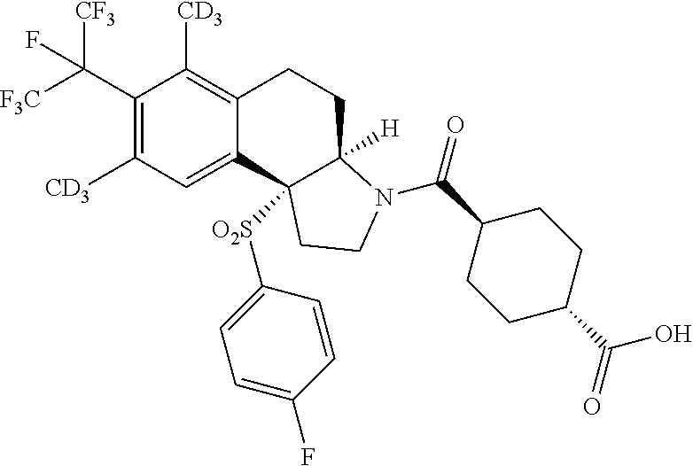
C1(C([F3C])([CF3])F)=C([CD3])C=C2C(=C1[CD3])CCC1([H])N(C(C3CCC(C(=O)O)CC3)=O)CCC21[O2S]C1=CC=C(F)C=C1
